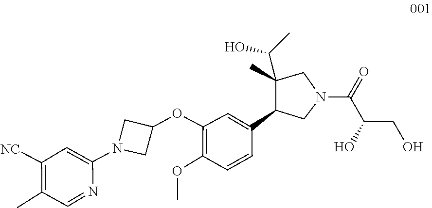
C1=C(C2C(C(C)O)(C)CN(C(C(CO)O)=O)C2)C=CC(OC)=C1OC1CN(C2=CC([NC])=C(C)C=N2)C1
